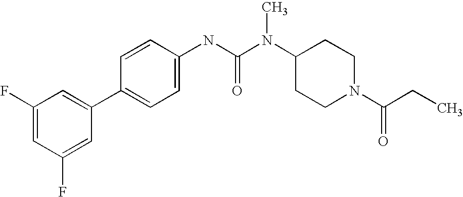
C1(F)=CC(F)=CC(C2=CC=C(NC(N(C3CCN(C(CC)=O)CC3)C)=O)C=C2)=C1
